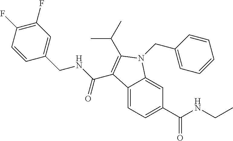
C1(F)=C(F)C=CC(CNC(=O)C2=C(C(C)C)N(CC3=CC=CC=C3)C3=CC(C(NCC)=O)=CC=C32)=C1
